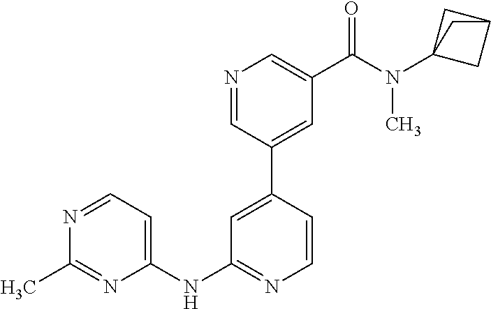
N1=CC=C(NC2=NC=CC(C3=CC(C(N(C45CC(C4)C5)C)=O)=CN=C3)=C2)N=C1C
